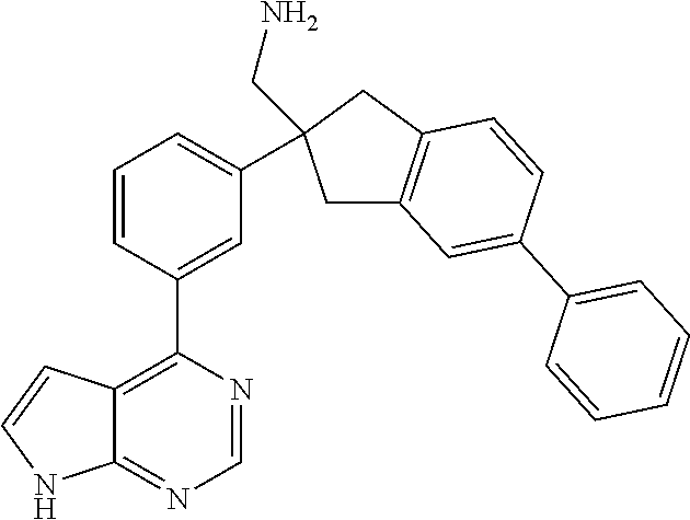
C12=C(C3=CC(C4(CN)CC5=C(C4)C=CC(C4=CC=CC=C4)=C5)=CC=C3)N=CN=C1NC=C2
